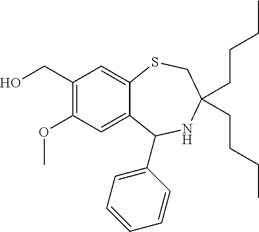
C1(CO)=C(OC)C=C2C(=C1)SCC(CCCC)(CCCC)NC2C1=CC=CC=C1
